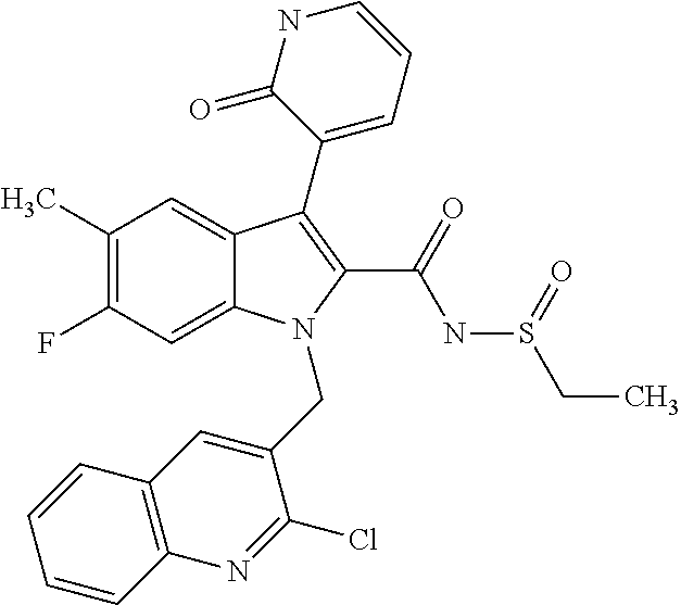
C12=CC(F)=C(C)C=C1C(C1=CC=CNC1=O)=C(C(=O)NS(CC)=O)N2CC1=CC2=C(N=C1Cl)C=CC=C2
